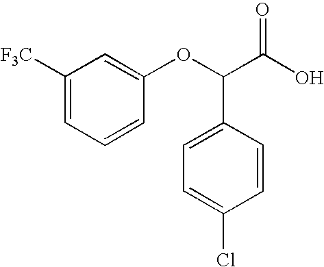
C1=C([F3C])C=C(OC(C(O)=O)C2=CC=C(Cl)C=C2)C=C1
